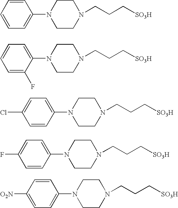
C1=CC=CC=C1N1CCN(CCC[SO3H])CC1.C1=C(N2CCN(CCC[SO3H])CC2)C(F)=CC=C1.C1=C(N2CCN(CCC[SO3H])CC2)C=CC(Cl)=C1.C1=C(N2CCN(CCC[SO3H])CC2)C=CC(F)=C1.C1=CC([O2N])=CC=C1N1CCN(CCC[SO3H])CC1
